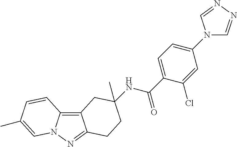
C12=C3N(N=C1CCC(C)(NC(C1=CC=C(N4C=NN=C4)C=C1Cl)=O)C2)C=C(C)C=C3
